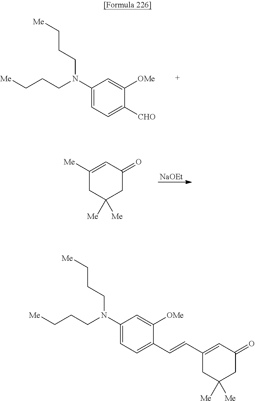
C1(N(CCC[Me])CCC[Me])=CC=C([CHO])C([OMe])=C1.C1([Me])=CC(=O)CC([Me])([Me])C1.[NaOEt].C1(N(CCC[Me])CCC[Me])=CC=C(C=CC2=CC(=O)CC([Me])([Me])C2)C([OMe])=C1
